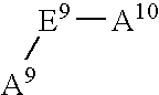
[A9][E9][A10]
